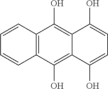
C12=C(C(O)=C3C(=C1O)C(O)=CC=C3O)C=CC=C2
